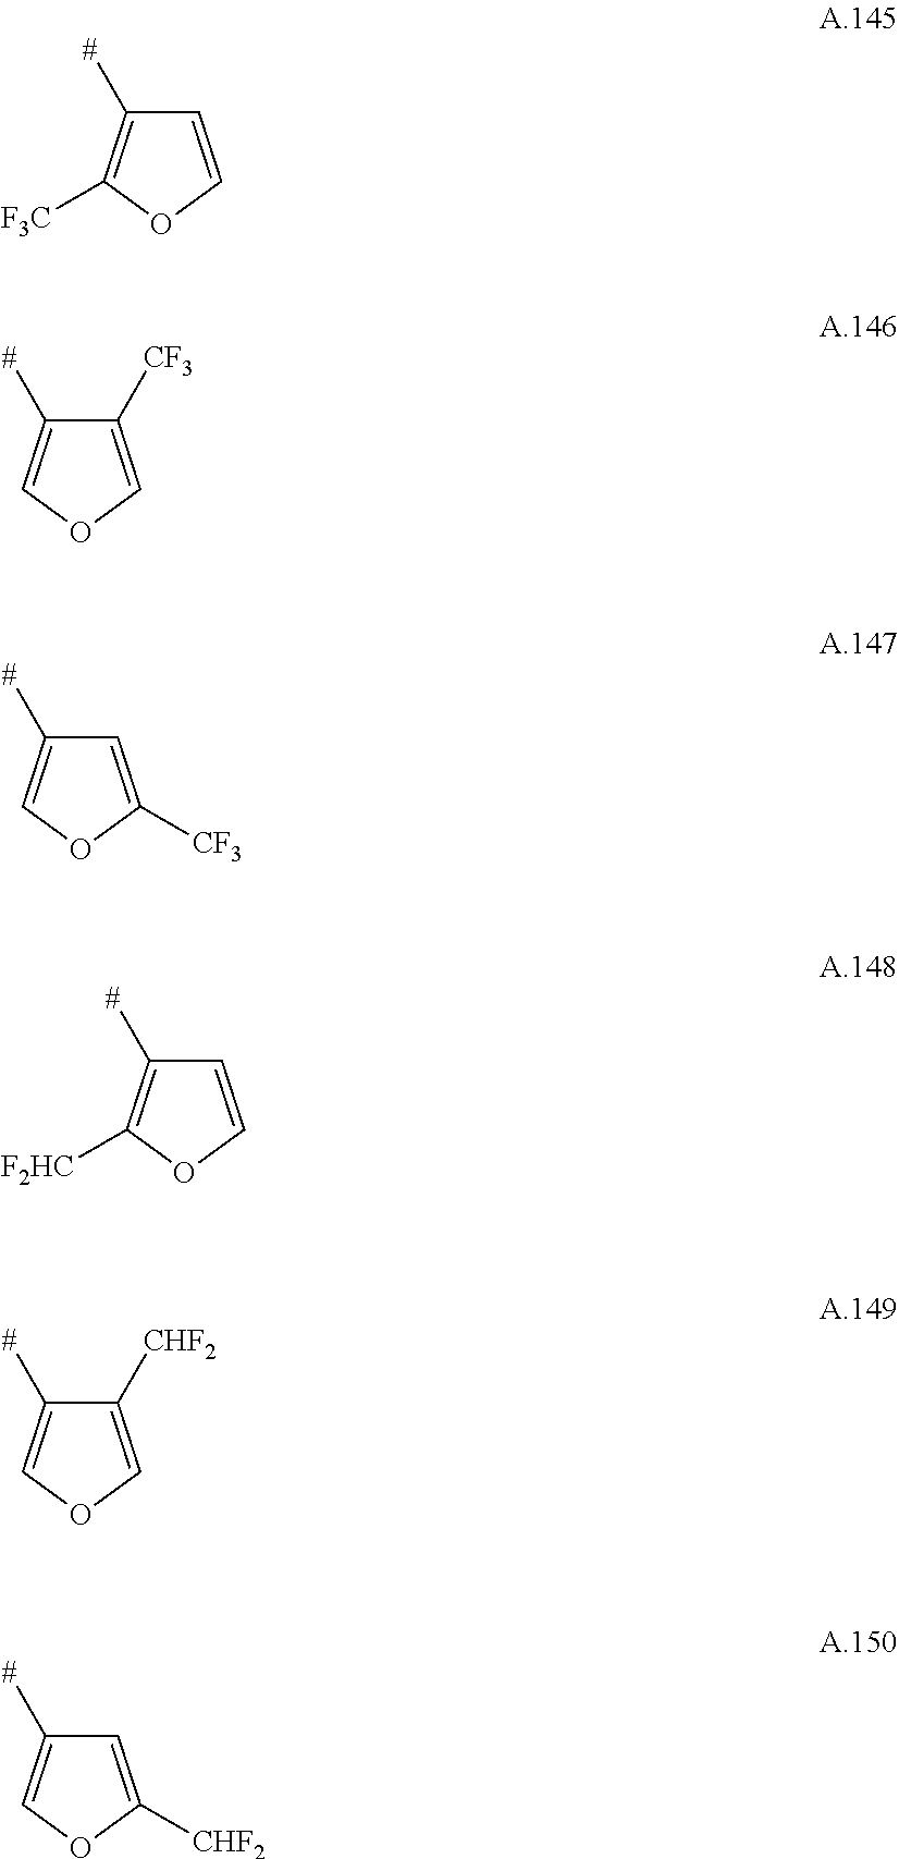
C1=COC([F3C])=C1[#].C1([CF3])=COC=C1[#].C1=C([CF3])OC=C1[#].C1=COC([F2HC])=C1[#].C1([CHF2])=COC=C1[#].C1=C([CHF2])OC=C1[#]
